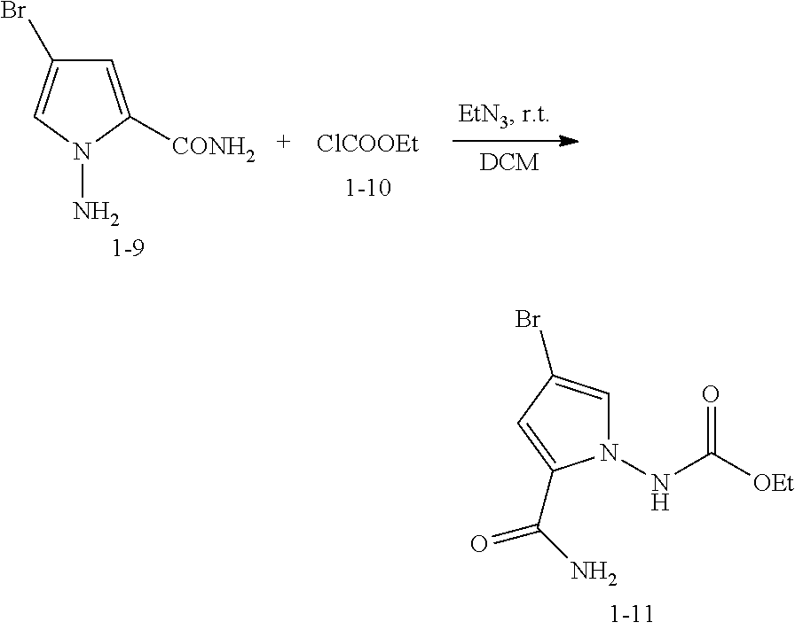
C1=C([CONH2])N(N)C=C1Br.[ClCOOEt].N1(NC([OEt])=O)C=C(Br)C=C1C(N)=O
